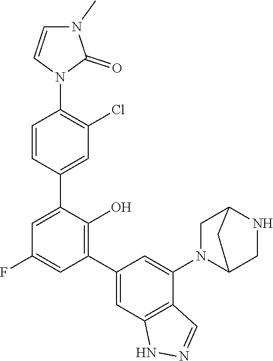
C1C2N(C3=CC(C4=C(O)C(C5=CC(Cl)=C(N6C=CN(C)C6=O)C=C5)=CC(F)=C4)=CC4=C3C=NN4)CC1NC2
